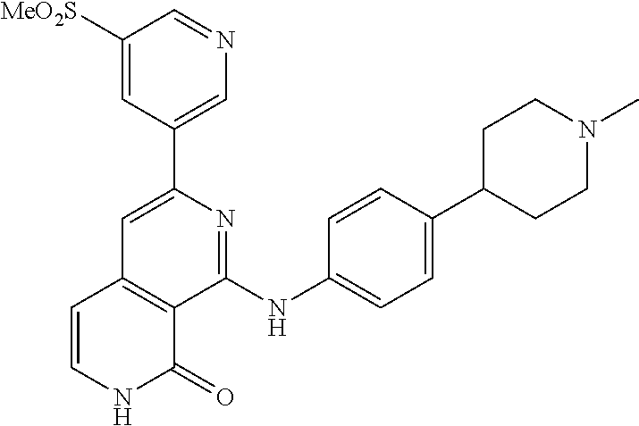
C1(C2=CN=CC([MeO2S])=C2)=CC2=C(C(NC3=CC=C(C4CCN(C)CC4)C=C3)=N1)C(=O)NC=C2
